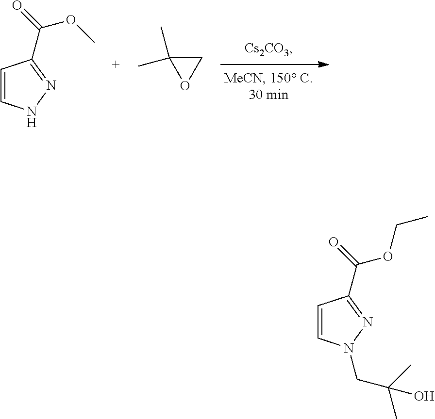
C1=CNN=C1C(=O)OC.C1C(C)(C)O1.C1=CN(CC(C)(C)O)N=C1C(=O)OCC
